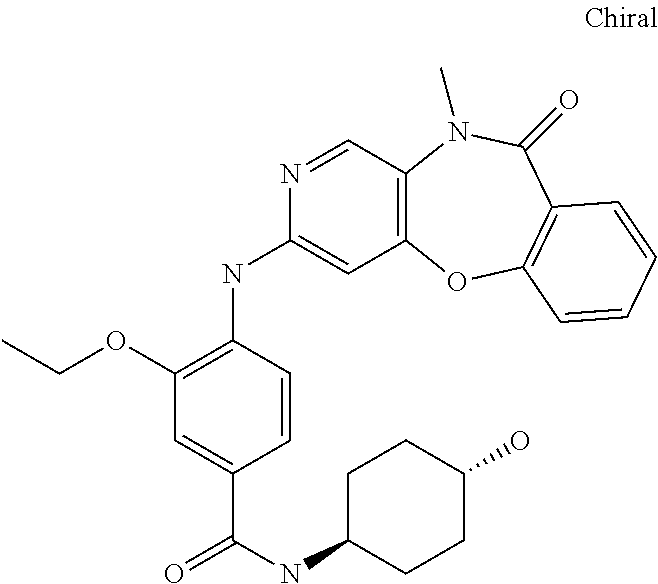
C12=C(C=NC(NC3=C(OCC)C=C(C(NC4CCC(O)CC4)=O)C=C3)=C1)N(C)C(=O)C1=C(O2)C=CC=C1
